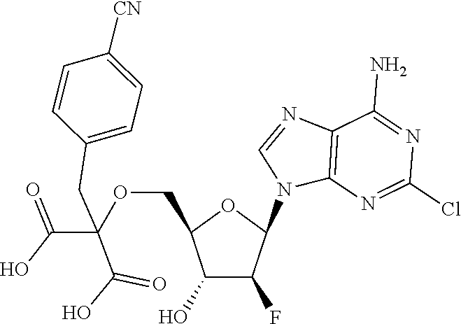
C12=C(N=C(Cl)N=C1N)N(C1OC(COC(C(=O)O)(CC3=CC=C([CN])C=C3)C(O)=O)C(O)C1F)C=N2
